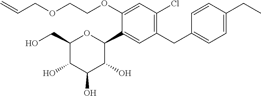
C1(CO)C(O)C(O)C(O)C(C2=CC(CC3=CC=C(CC)C=C3)=C(Cl)C=C2OCCOCC=C)O1
